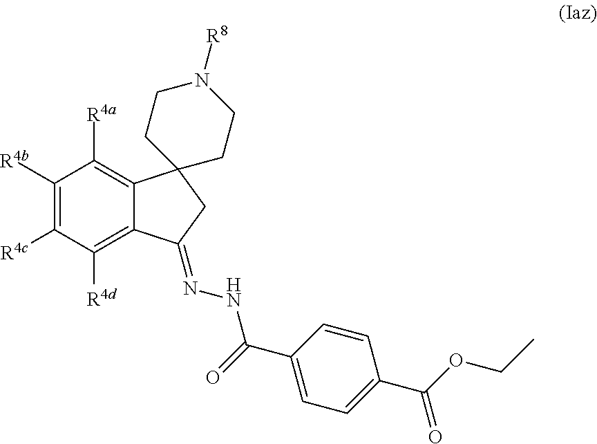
C1([R4b])=C([R4c])C([R4d])=C2C(=C1[R4a])C1(CC2=NNC(C2=CC=C(C(OCC)=O)C=C2)=O)CCN([R8])CC1
